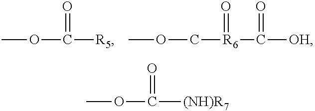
COC([R5])=O.COC[R6](C([OH])=O)=O.COC([(NH)R7])=O
